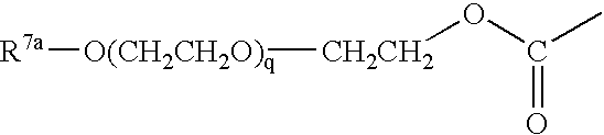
[R7a][O(CH2CH2O)q][CH2CH2]OC(C)=O
